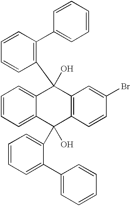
C1(C2=C(C3(O)C4=CC=CC=C4C(O)(C4=CC=CC=C4C4=CC=CC=C4)C4=C3C=C(Br)C=C4)C=CC=C2)=CC=CC=C1
